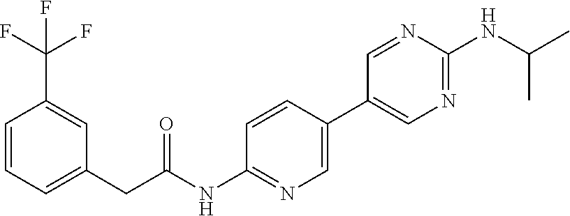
C1(C2=CN=C(NC(CC3=CC=CC(C(F)(F)F)=C3)=O)C=C2)=CN=C(NC(C)C)N=C1
